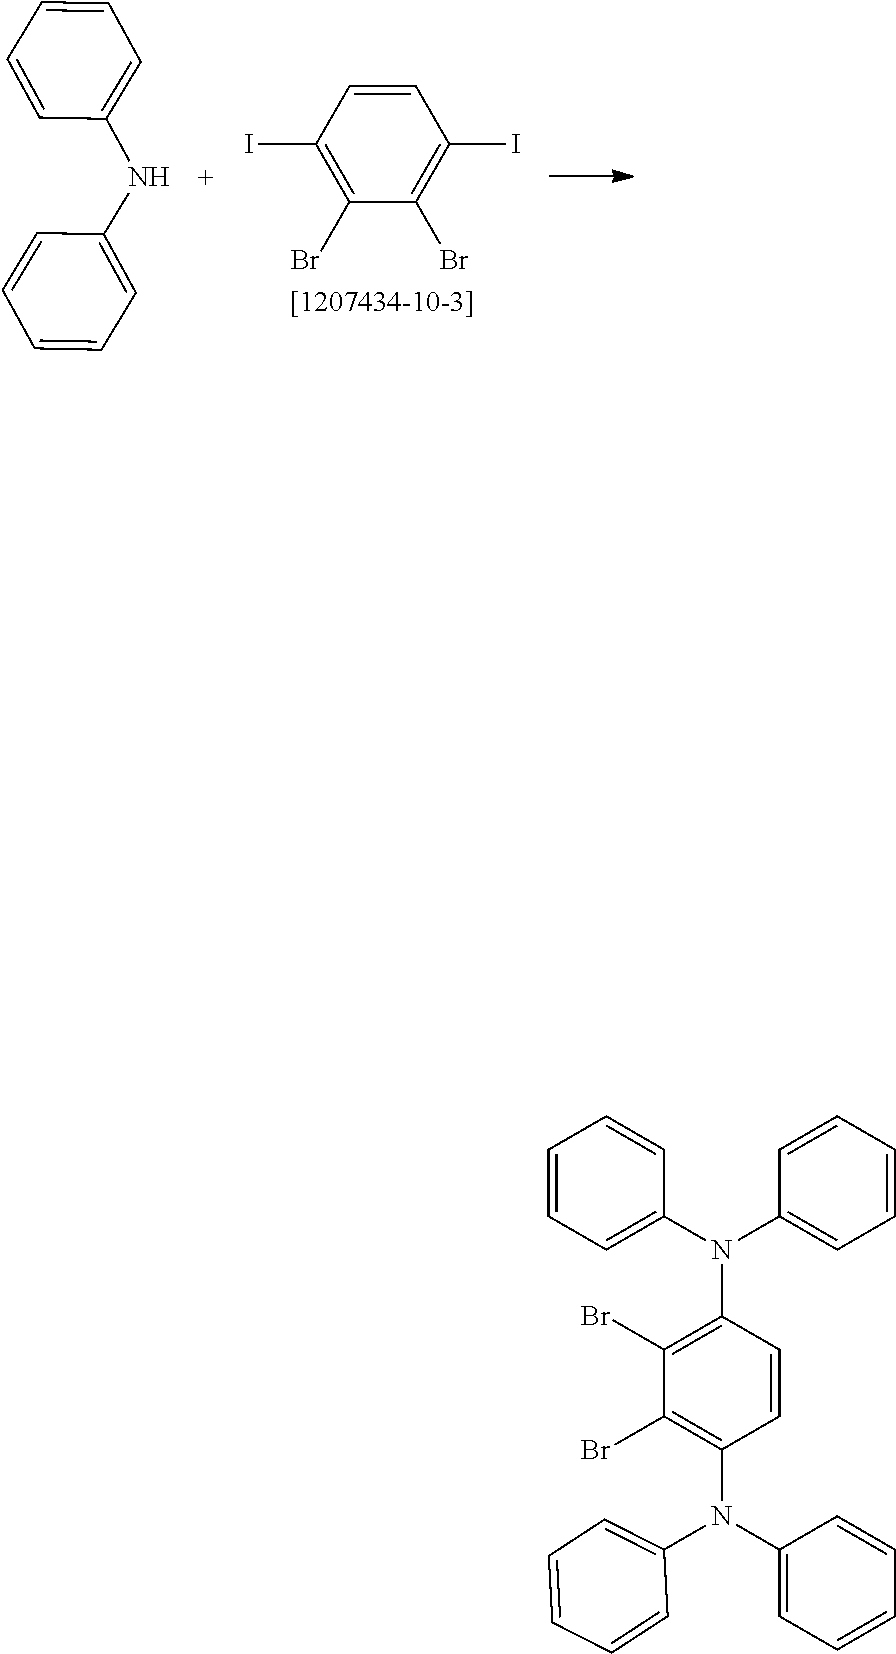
C1=CC(NC2=CC=CC=C2)=CC=C1.C1(I)=C(Br)C(Br)=C(I)C=C1.C1(Br)=C(N(C2=CC=CC=C2)C2=CC=CC=C2)C=CC(N(C2=CC=CC=C2)C2=CC=CC=C2)=C1Br
